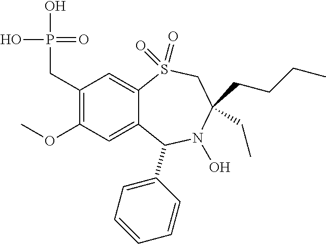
C1(CP(O)(=O)O)=C(OC)C=C2C(=C1)S(=O)(=O)CC(CCCC)(CC)N(O)C2C1=CC=CC=C1
